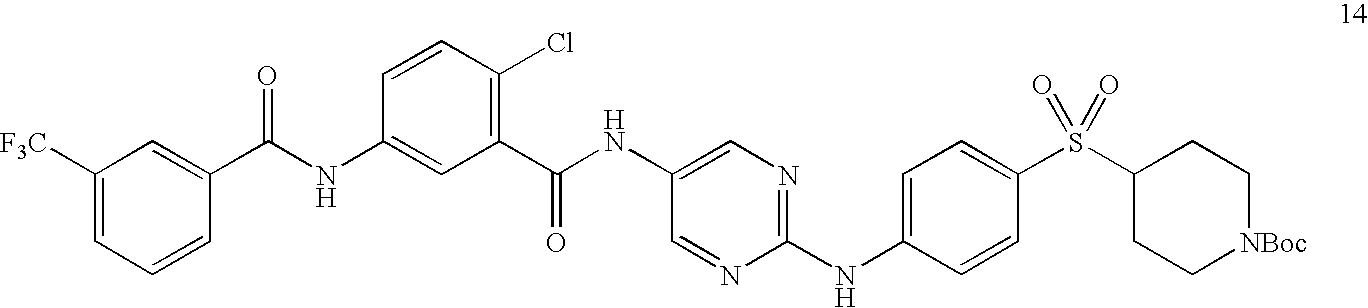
C1([F3C])=CC=CC(C(=O)NC2=CC(C(NC3=CN=C(NC4=CC=C(S(C5CC[NBoc]CC5)(=O)=O)C=C4)N=C3)=O)=C(Cl)C=C2)=C1
